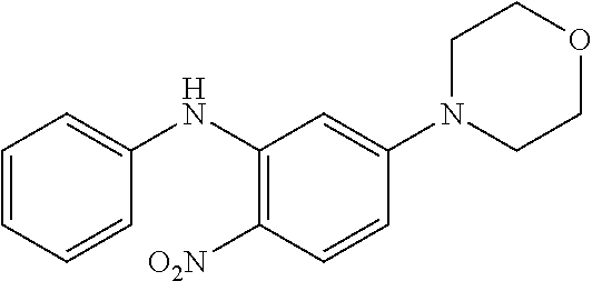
C1=C(NC2=C([O2N])C=CC(N3CCOCC3)=C2)C=CC=C1
